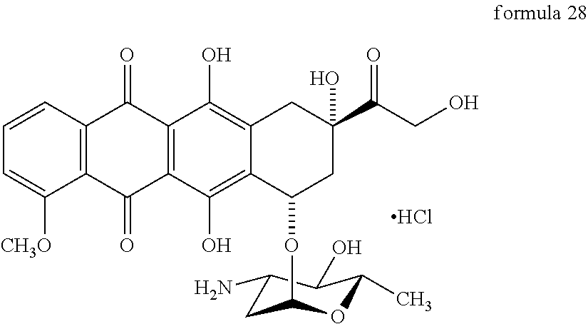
Cl.C12=C(C=CC=C1[CH3O])C(=O)C1=C(C2=O)C(O)=C2C(=C1O)CC(C(CO)=O)(O)CC2OC1CC(N)C(O)C(C)O1
